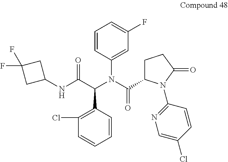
C1=CC(N(C(C(=O)NC2CC(F)(F)C2)C2=C(Cl)C=CC=C2)C(=O)C2CCC(=O)N2C2=NC=C(Cl)C=C2)=CC(F)=C1
